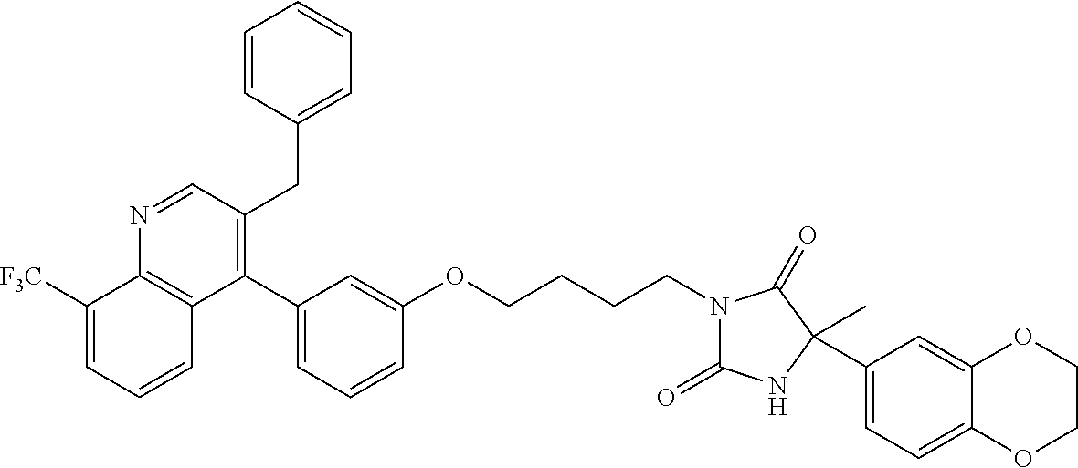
C1(C2=CC=CC(OCCCCN3C(=O)NC(C4=CC=C5C(=C4)OCCO5)(C)C3=O)=C2)=C(CC2=CC=CC=C2)C=NC2=C1C=CC=C2[F3C]
